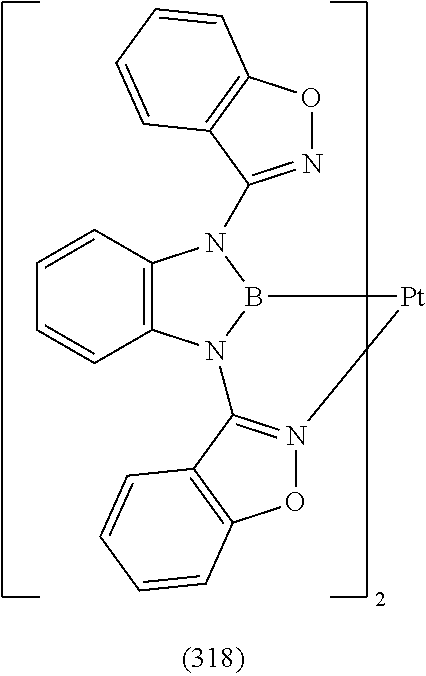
C12=C(N3B(N1C1=NOC4=C1C=CC=C4)[Pt]N1=C3C3=C(O1)C=CC=C3)C=CC=C2
